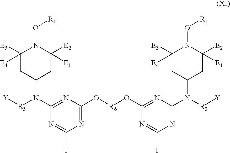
N1=C(O[R6]OC2=NC(N([R3][Y])C3CC([E2])([E1])N(O[R1])C([E3])([E4])C3)=NC([T])=N2)N=C(N([R3][Y])C2CC([E2])([E1])N(O[R1])C([E3])([E4])C2)N=C1[T]
